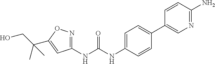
C1(NC(NC2=CC=C(C3=CN=C(N)C=C3)C=C2)=O)=NOC(C(CO)(C)C)=C1
